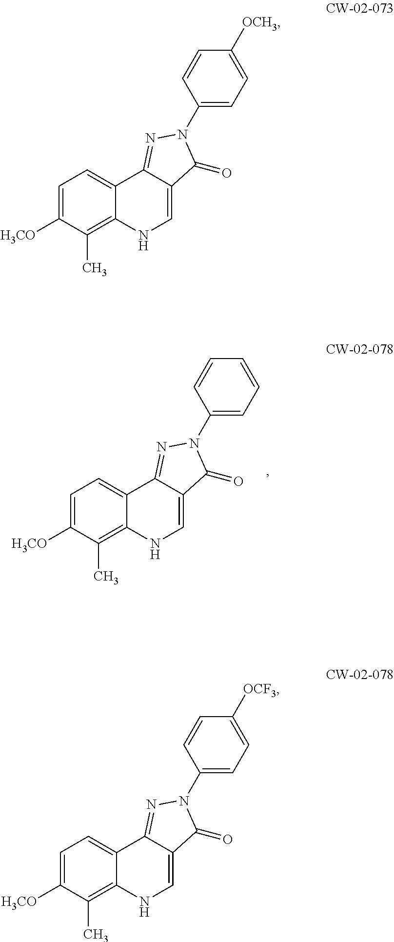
C1=C([H3CO])C(C)=C2C(=C1)C1=NN(C3=CC=CC=C3)C(=O)C1=CN2.C1=C([H3CO])C(C)=C2C(=C1)C1=NN(C3=CC=C([OCH3])C=C3)C(=O)C1=CN2.C1=C([H3CO])C(C)=C2C(=C1)C1=NN(C3=CC=C([OCF3])C=C3)C(=O)C1=CN2
